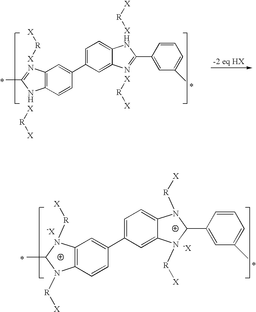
C12=C(C=CC(C3=CC=C4C(=C3)N=C(C3=CC(C)=CC=C3)N4)=C1)NC(C)=N2.*.[X][R][X].[X][R][X].[X][R][X].[X][R][X].C12=C(C=CC(C3=CC=C4C(=C3)N([R][X])C(C3=CC(C)=CC=C3)N4[R][X])=C1)N([R][X])C(C)N2[R][X].*
